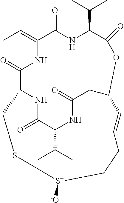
CC=C1C(=O)NC(C(C)C)C(=O)OC2CC(=O)NC(C(C)C)C(=O)NC(C(=O)N1)CS[S+]([-O])CCC=C2
